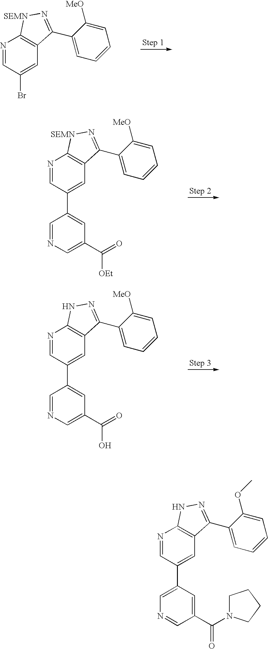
N1=CC(Br)=CC2=C1[SEMN]N=C2C1=CC=CC=C1[MeO].N1=CC(C2=CC(C([OEt])=O)=CN=C2)=CC2=C1[SEMN]N=C2C1=CC=CC=C1[MeO].N1=CC(C2=CC(C(O)=O)=CN=C2)=CC2=C1NN=C2C1=CC=CC=C1[MeO].N1=CC(C2=CN=CC(C(=O)N3CCCC3)=C2)=CC2=C1NN=C2C1=CC=CC=C1OC
